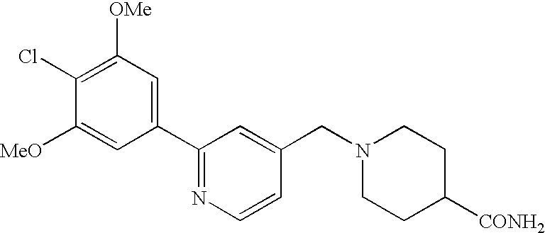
C1(Cl)=C([OMe])C=C(C2=NC=CC(CN3CCC([CONH2])CC3)=C2)C=C1[MeO]
